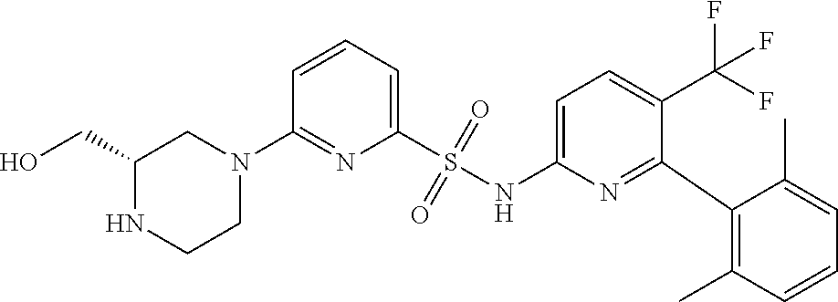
C1(CO)NCCN(C2=NC(S(NC3=CC=C(C(F)(F)F)C(C4=C(C)C=CC=C4C)=N3)(=O)=O)=CC=C2)C1
